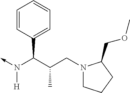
C(N(->C)[H])(C1=CC=CC=C1)C(CN1CCCC1COC)C
